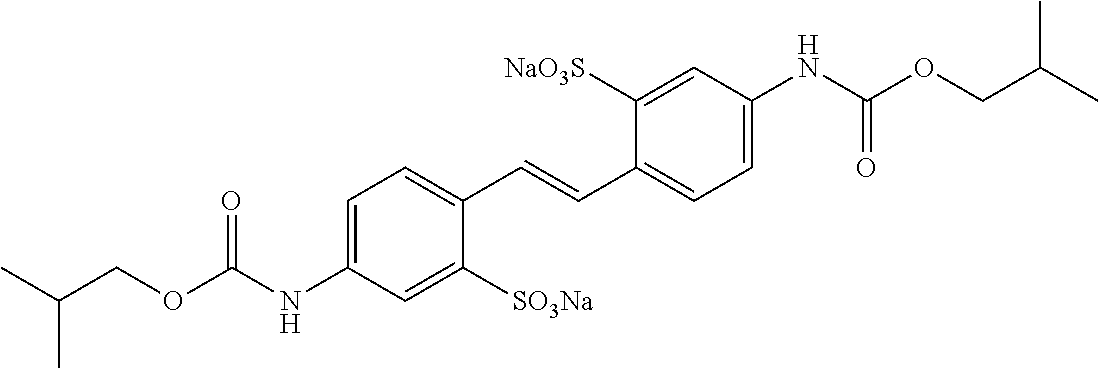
O=C(OCC(C)C)NC1=CC=C(C=CC2=CC=C(NC(=O)OCC(C)C)C=C2[NaO3S])C([SO3Na])=C1
